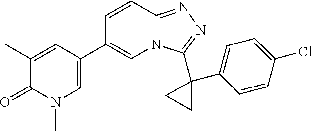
C1(C)=CC(C2=CN3C(=NN=C3C3(C4=CC=C(Cl)C=C4)CC3)C=C2)=CN(C)C1=O
